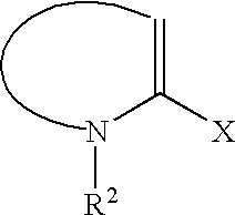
N(C([X])=C)[R2]
